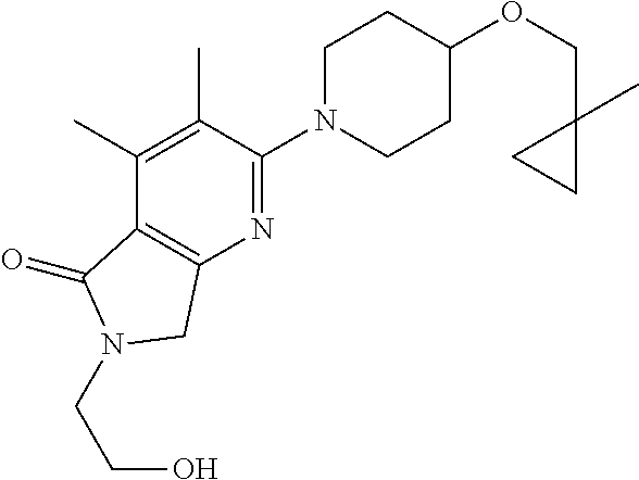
C(OC1CCN(C2=NC3=C(C(=O)N(CCO)C3)C(C)=C2C)CC1)C1(C)CC1
